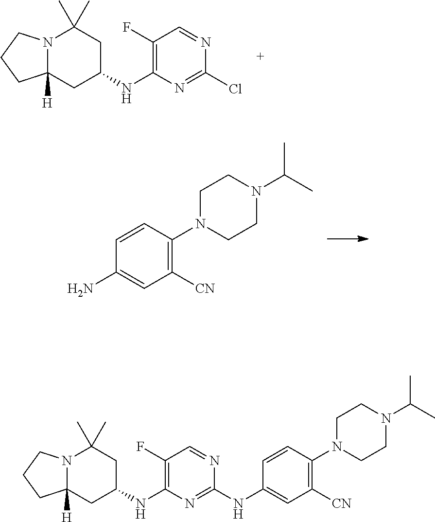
C1(Cl)=NC(NC2CC(C)(C)N3C([H])(C2)CCC3)=C(F)C=N1.C1=CC(N)=CC([CN])=C1N1CCN(C(C)C)CC1.C1=CC(N2CCN(C(C)C)CC2)=C([CN])C=C1NC1=NC(NC2CC(C)(C)N3C([H])(C2)CCC3)=C(F)C=N1
